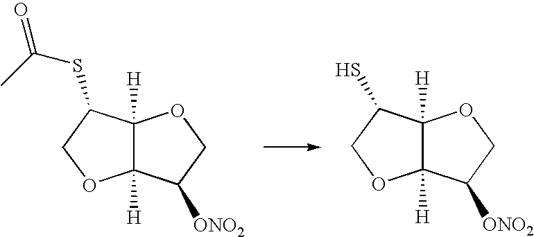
C12([H])C([H])(C(SC(=O)C)CO1)OCC2[ONO2].C12([H])C([H])(C(S)CO1)OCC2[ONO2]
